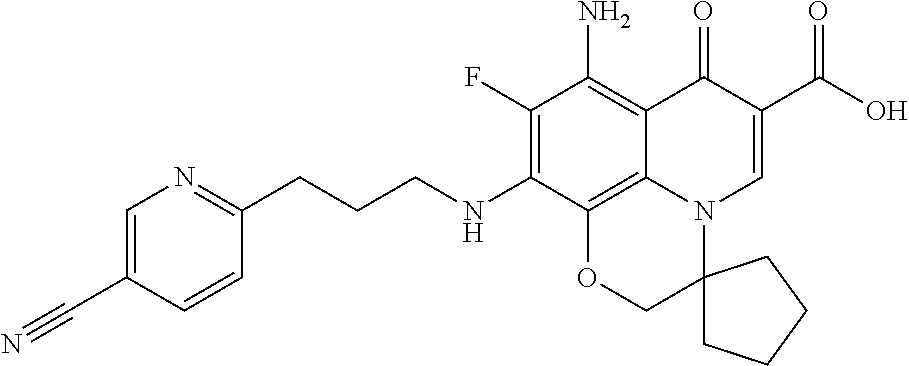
C1(F)=C(NCCCC2=NC=C(C#N)C=C2)C2=C3C(=C1N)C(=O)C(C(=O)O)=CN3C1(CO2)CCCC1
